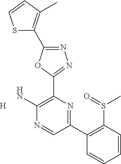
[H].N1=C(C2=C(C)C=CS2)OC(C2=C(N)N=CC(C3=C(S(C)=O)C=CC=C3)=N2)=N1
